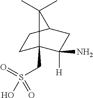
C1C2(CS(=O)(O)=O)C(N)([H])CC(C1)C2(C)C
